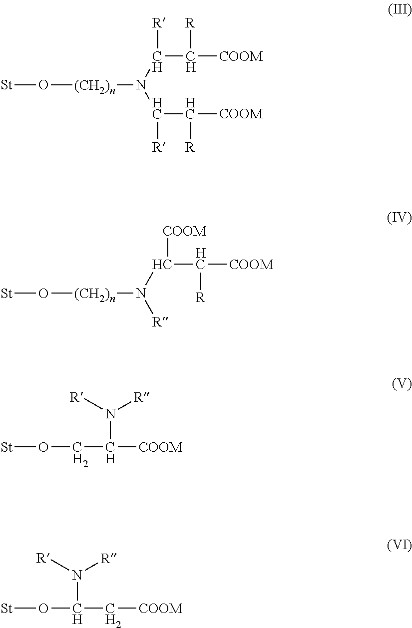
[St]O[(CH2)n]N(C(C([R])[COOM])[R])C(C([COOM])[R])[R].[St]O[(CH2)n]N(C([COOM])C([R])[COOM])[R].[St]OCC([COOM])N([R])[R].[St]OC(C[COOM])N([R])[R]
